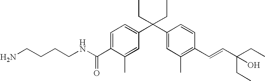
C1=C(C(NCCCCN)=O)C(C)=CC(C(C2=CC(C)=C(C=CC(O)(CC)CC)C=C2)(CC)CC)=C1
